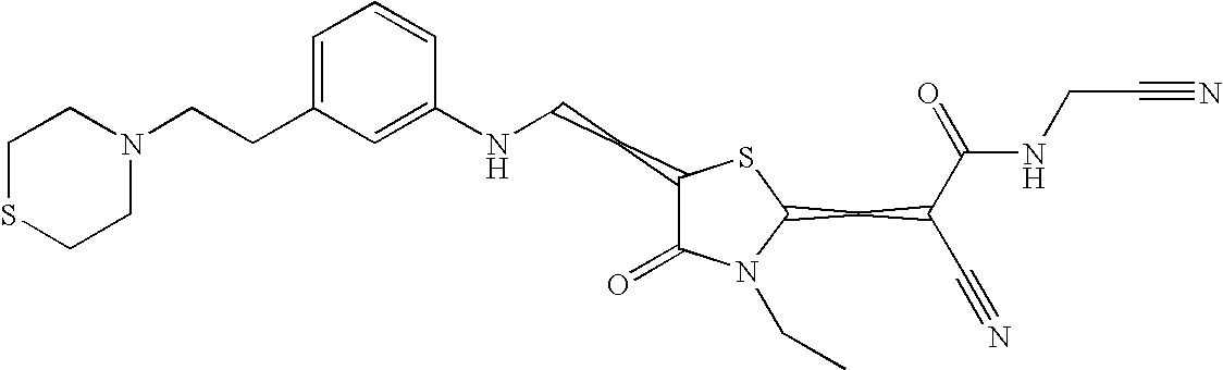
C1=C(CCN2CCSCC2)C=C(NCCC2C(=O)N(CC)C(CC(C#N)C(=O)NCC#N)S2)C=C1
